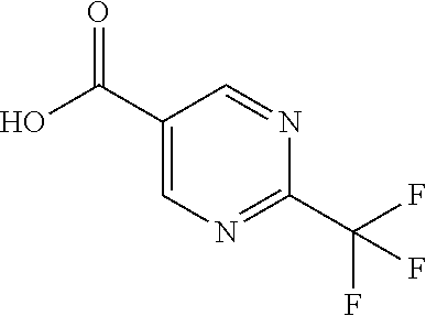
N1=C(C(F)(F)F)N=CC(C(O)=O)=C1
